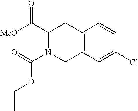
C12=C(C=C(Cl)C=C1)CN(C(=O)OCC)C(C([MeO])=O)C2
